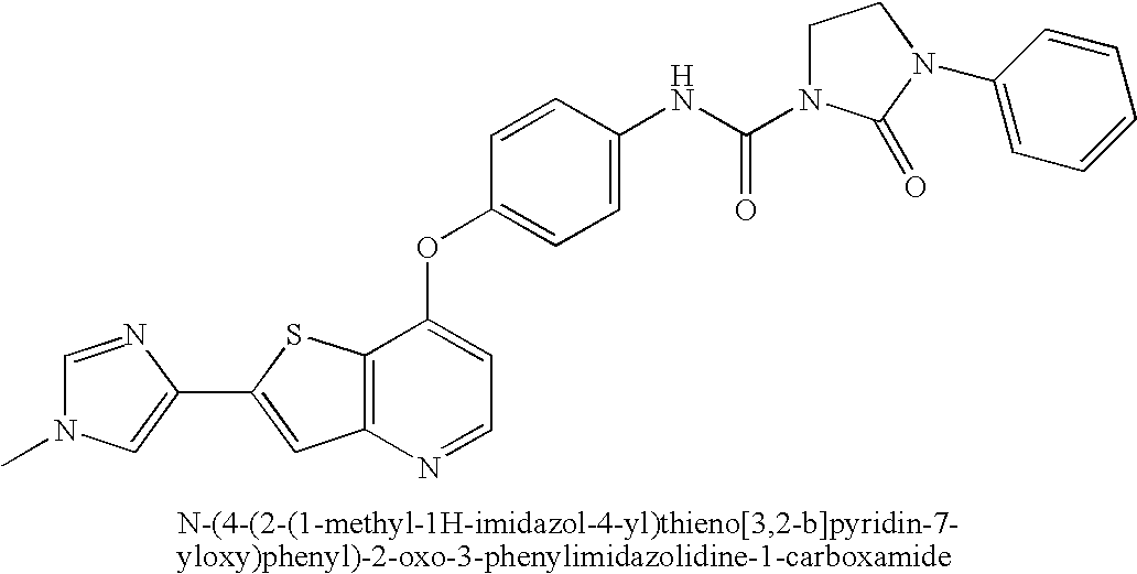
C12=C(N=CC=C1OC1=CC=C(NC(=O)N3CCN(C4=CC=CC=C4)C3=O)C=C1)C=C(C1=CN(C)C=N1)S2
